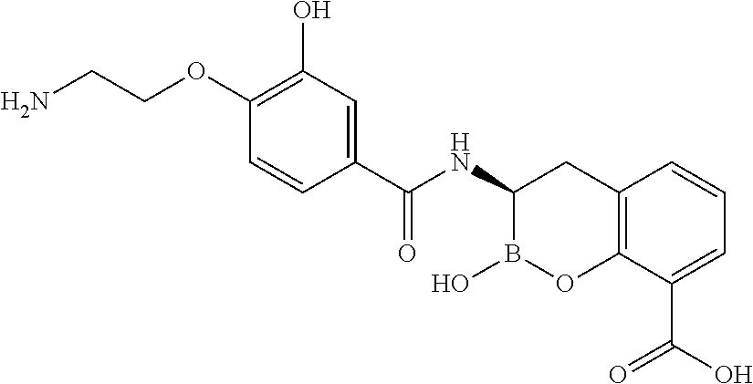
C12=C(C(C(O)=O)=CC=C1)OB(O)C(NC(=O)C1=CC(O)=C(OCCN)C=C1)C2
